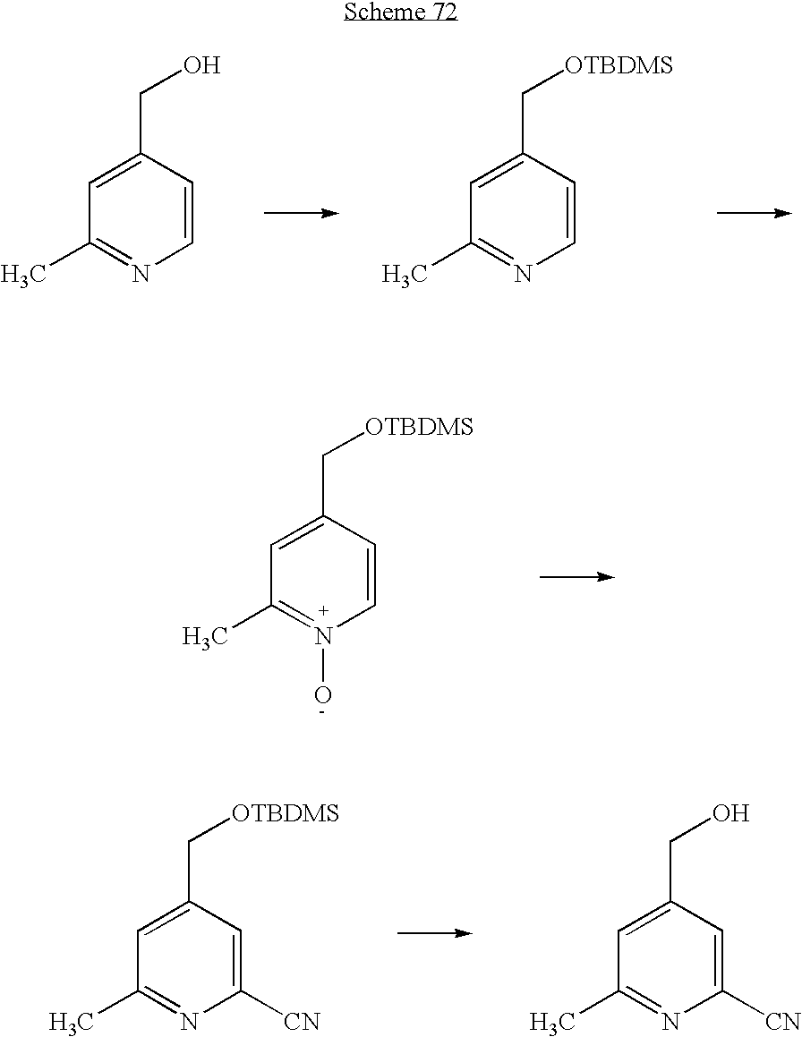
C1=CC(CO)=CC(C)=N1.C1=CC(C[OTBDMS])=CC(C)=N1.C1=CC(C[OTBDMS])=CC(C)=N1O.C1([CN])=CC(C[OTBDMS])=CC(C)=N1.C1([CN])=CC(CO)=CC(C)=N1
